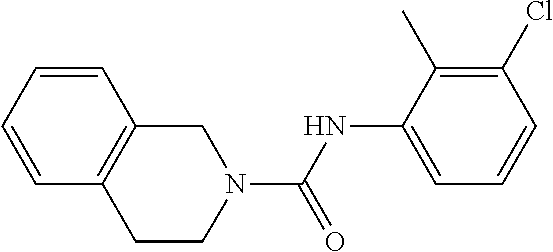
N1(C(NC2=CC=CC(Cl)=C2C)=O)CC2=C(CC1)C=CC=C2
